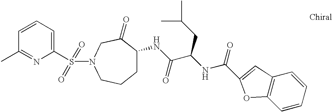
C1=CC(C)=NC(S(N2CC(=O)C(NC(C(NC(=O)C3=CC4=C(C=CC=C4)O3)CC(C)C)=O)CCC2)(=O)=O)=C1
